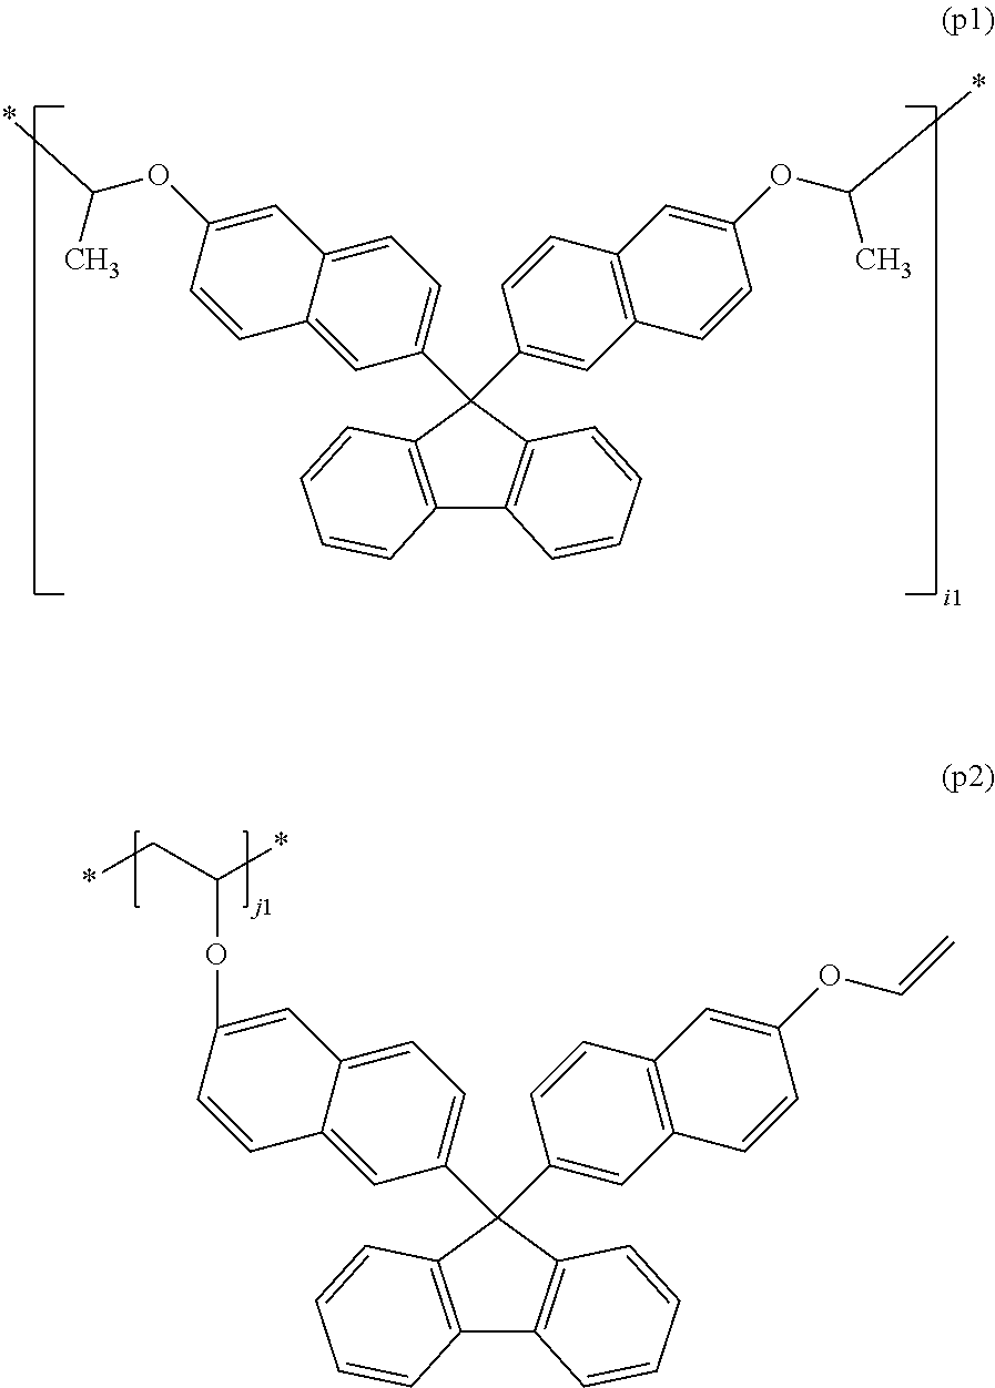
C12=C(C=CC=C1)C(C1=CC=C3C(=C1)C=CC(OC(*)C*)=C3)(C1=CC3=C(C=C1)C=C(OC=C)C=C3)C1=C2C=CC=C1.C12=C(C=CC=C1)C(C1=CC=C3C(=C1)C=CC(OC(*)C)=C3)(C1=CC3=C(C=C1)C=C(OC(*)C)C=C3)C1=C2C=CC=C1
